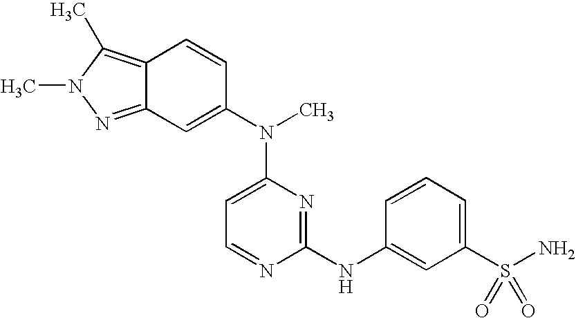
C12=C(C)N(C)N=C1C=C(N(C)C1=CC=NC(NC3=CC(S(N)(=O)=O)=CC=C3)=N1)C=C2
